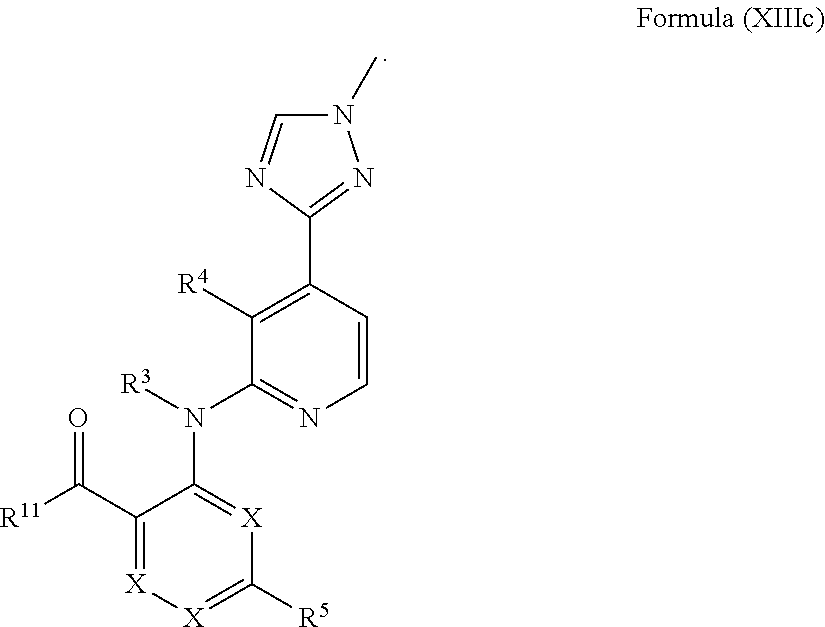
C1(C([R11])=O)=[X][X]=C([R5])[X]=C1N([R3])C1=NC=CC(C2=NN(C)C=N2)=C1[R4]
